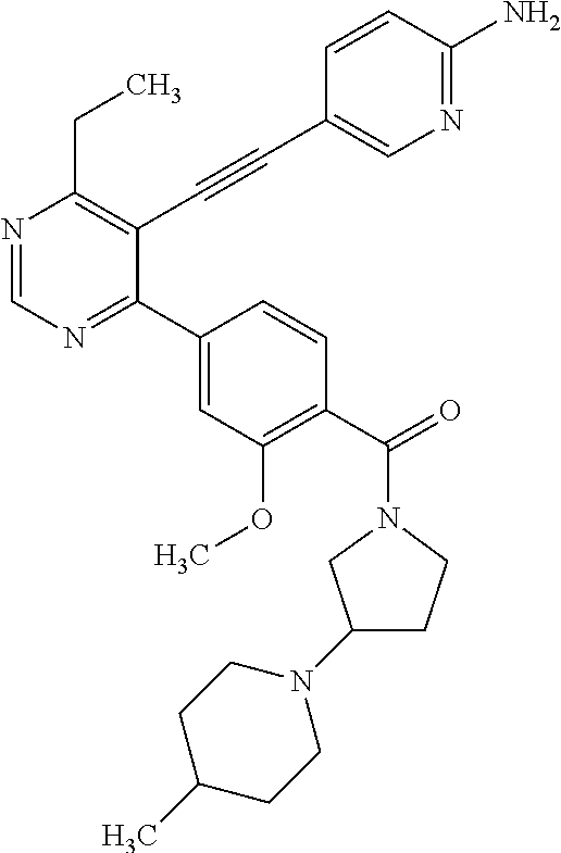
N1=CN=C(C2=CC(OC)=C(C(=O)N3CC(N4CCC(C)CC4)CC3)C=C2)C(C#CC2=CN=C(N)C=C2)=C1CC
